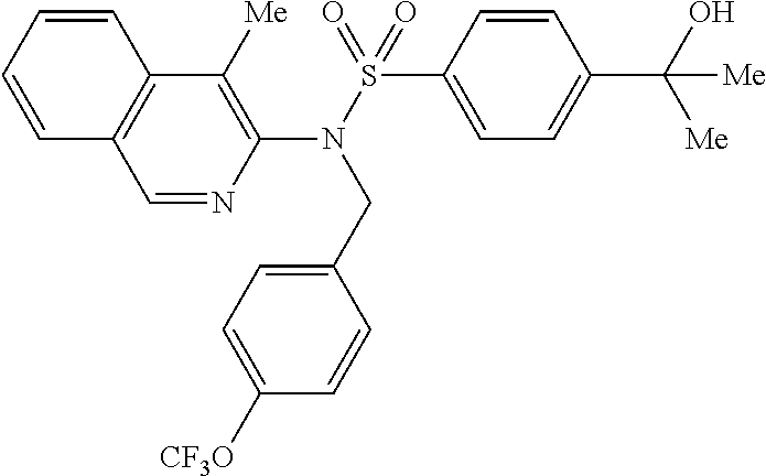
C1=NC(N(S(=O)(C2=CC=C(C(O)([Me])[Me])C=C2)=O)CC2=CC=C([CF3O])C=C2)=C([Me])C2=C1C=CC=C2
